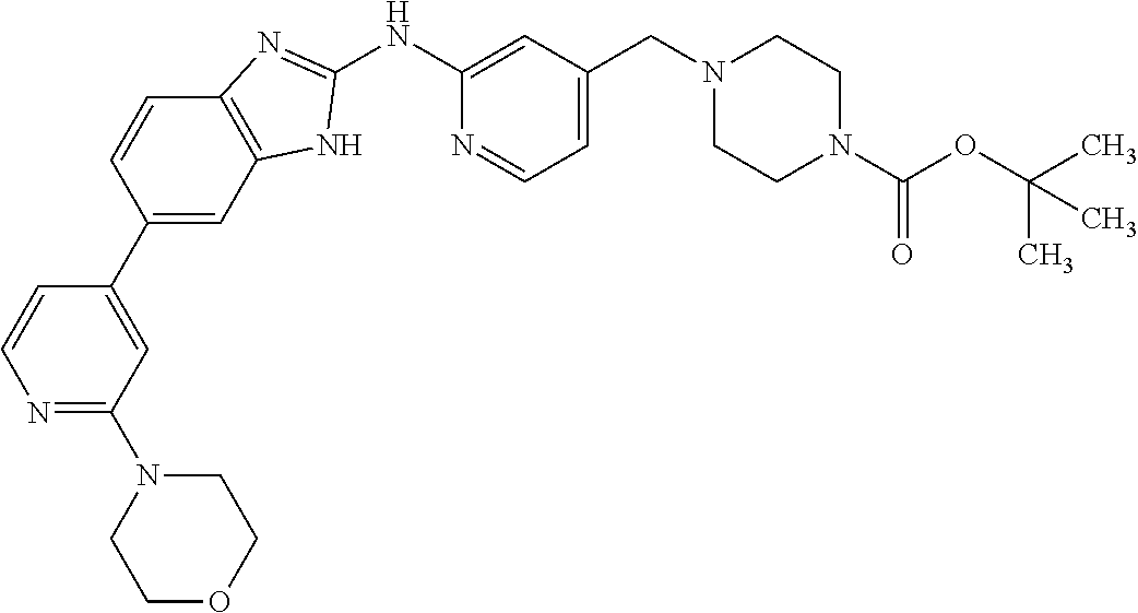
N1=C(N2CCOCC2)C=C(C2=CC3=C(C=C2)N=C(NC2=CC(CN4CCN(C(OC(C)(C)C)=O)CC4)=CC=N2)N3)C=C1
